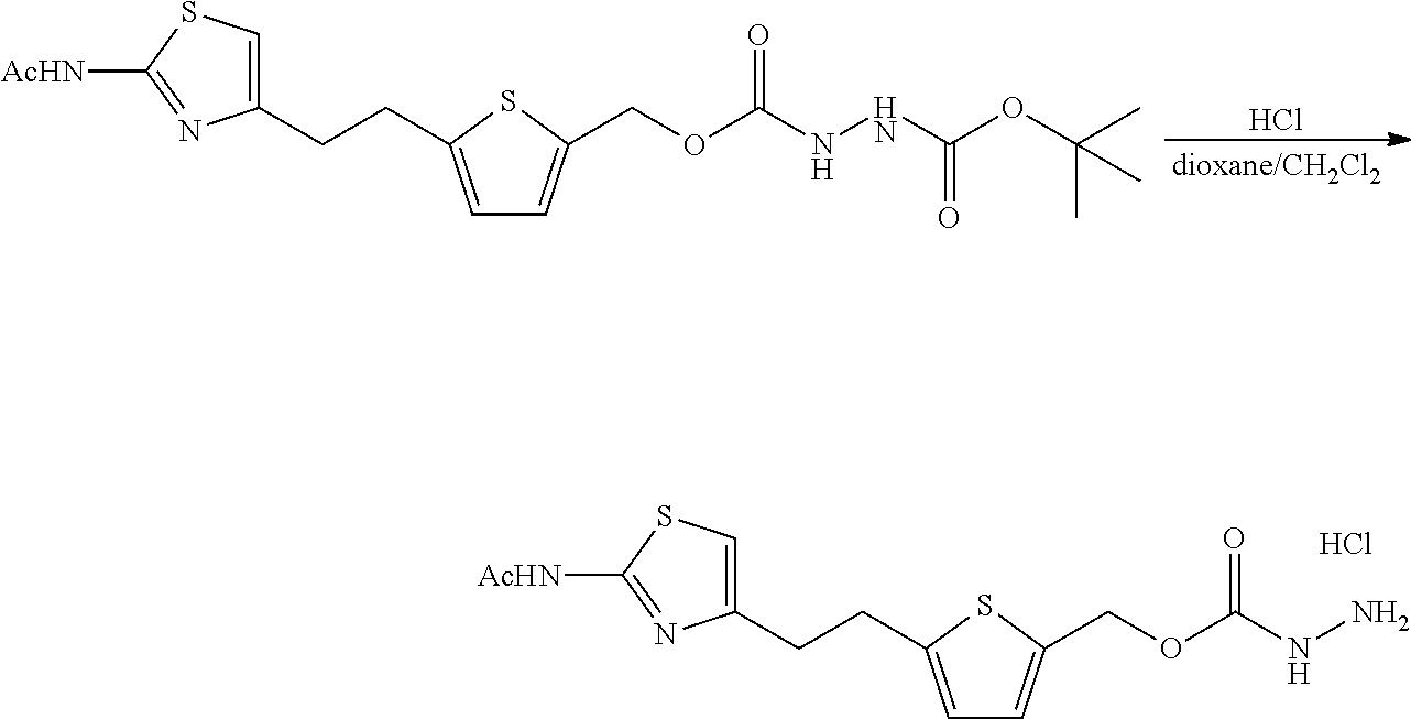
C(C1=CC=C(CCC2=CSC([AcHN])=N2)S1)OC(NN)=O.Cl.Cl.C(C1=CC=C(CCC2=CSC([AcHN])=N2)S1)OC(NNC(OC(C)(C)C)=O)=O
